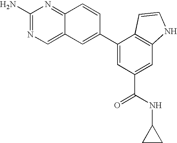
C12=NC(N)=NC=C1C=C(C1=CC(C(=O)NC3CC3)=CC3=C1C=CN3)C=C2
